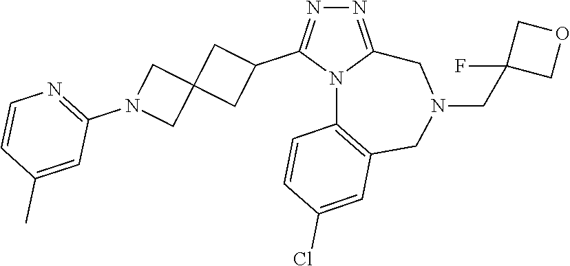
N1=C2N(C(C3CC4(C3)CN(C3=NC=CC(C)=C3)C4)=N1)C1=C(CN(CC3(F)COC3)C2)C=C(Cl)C=C1
